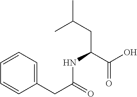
C(C(C(O)=O)NC(CC1=CC=CC=C1)=O)C(C)C
